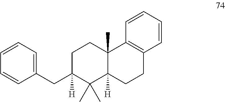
C1(CC2=CC=CC=C2)([H])C(C)(C)C2([H])C(C)(CC1)C1=C(CC2)C=CC=C1
